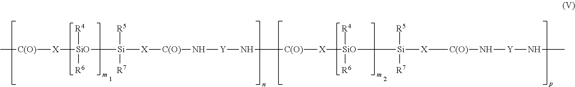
[X]([SiO]([R4])([R6])[Si]([R5])([R7])[X][C(O)]N[Y]N[C(O)][X][SiO]([R4])([R6])[Si]([R5])([R7])[X]C[C(O)]N[Y]NC)[C(O)]C
